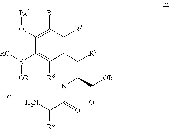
C(C(N)[R8])(NC(C(C1=C([R5])C([R4])=C(O[Pg2])C(B([RO])[OR])=C1[R6])[R7])C([OR])=O)=O.Cl
